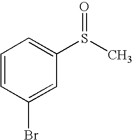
C1=CC(Br)=CC(S(C)=O)=C1
